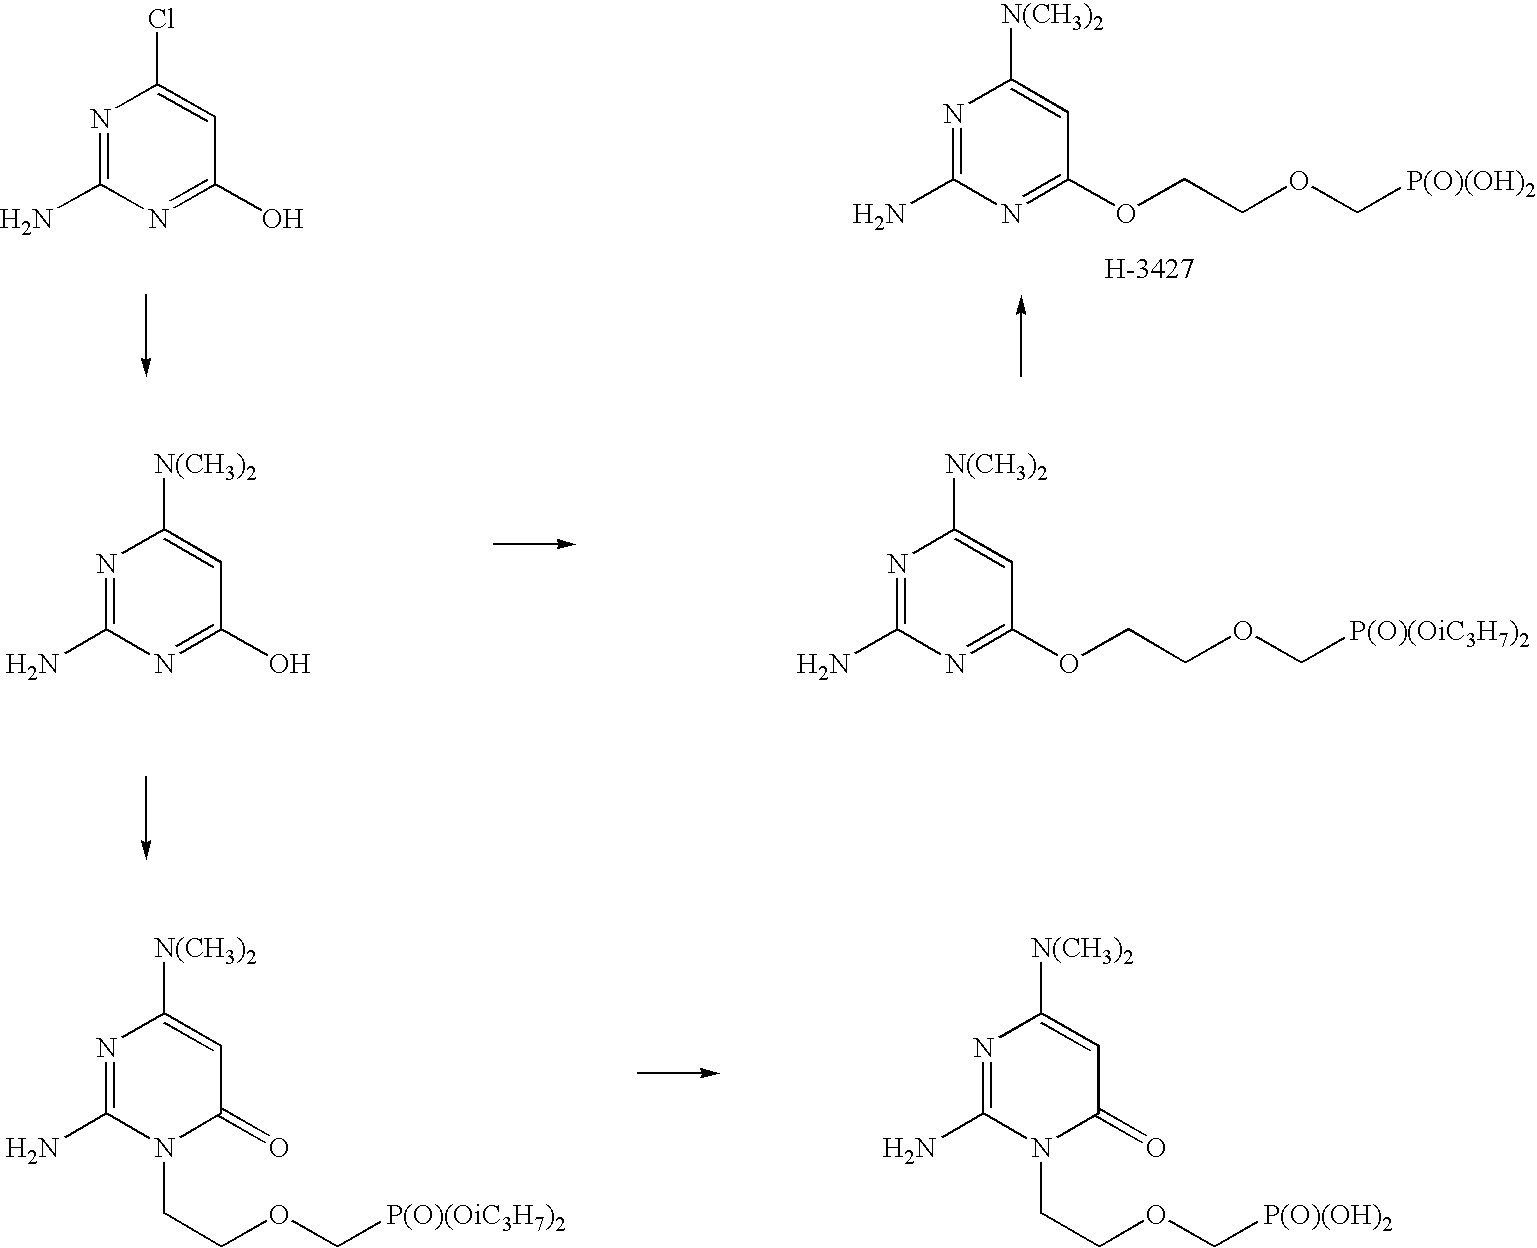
N1=C(N)N(CCOC[P(O)(OiC3H7)2])C(=O)C=C1[N(CH3)2].N1=C(N)N(CCOC[P(O)(OH)2])C(=O)C=C1[N(CH3)2].N1=C(N)N=C(O)C=C1Cl.N1=C(N)N=C(OCCOC[P(O)(OH)2])C=C1[N(CH3)2].N1=C(N)N=C(O)C=C1[N(CH3)2].N1=C(N)N=C(OCCOC[P(O)(OiC3H7)2])C=C1[N(CH3)2]
